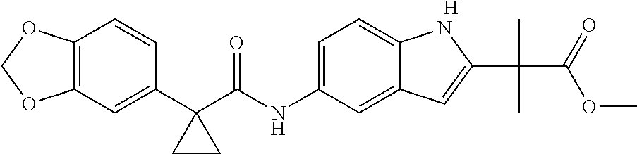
C1(C2(C(NC3=CC=C4C(=C3)C=C(C(C)(C(=O)OC)C)N4)=O)CC2)=CC2=C(C=C1)OCO2.[H]
